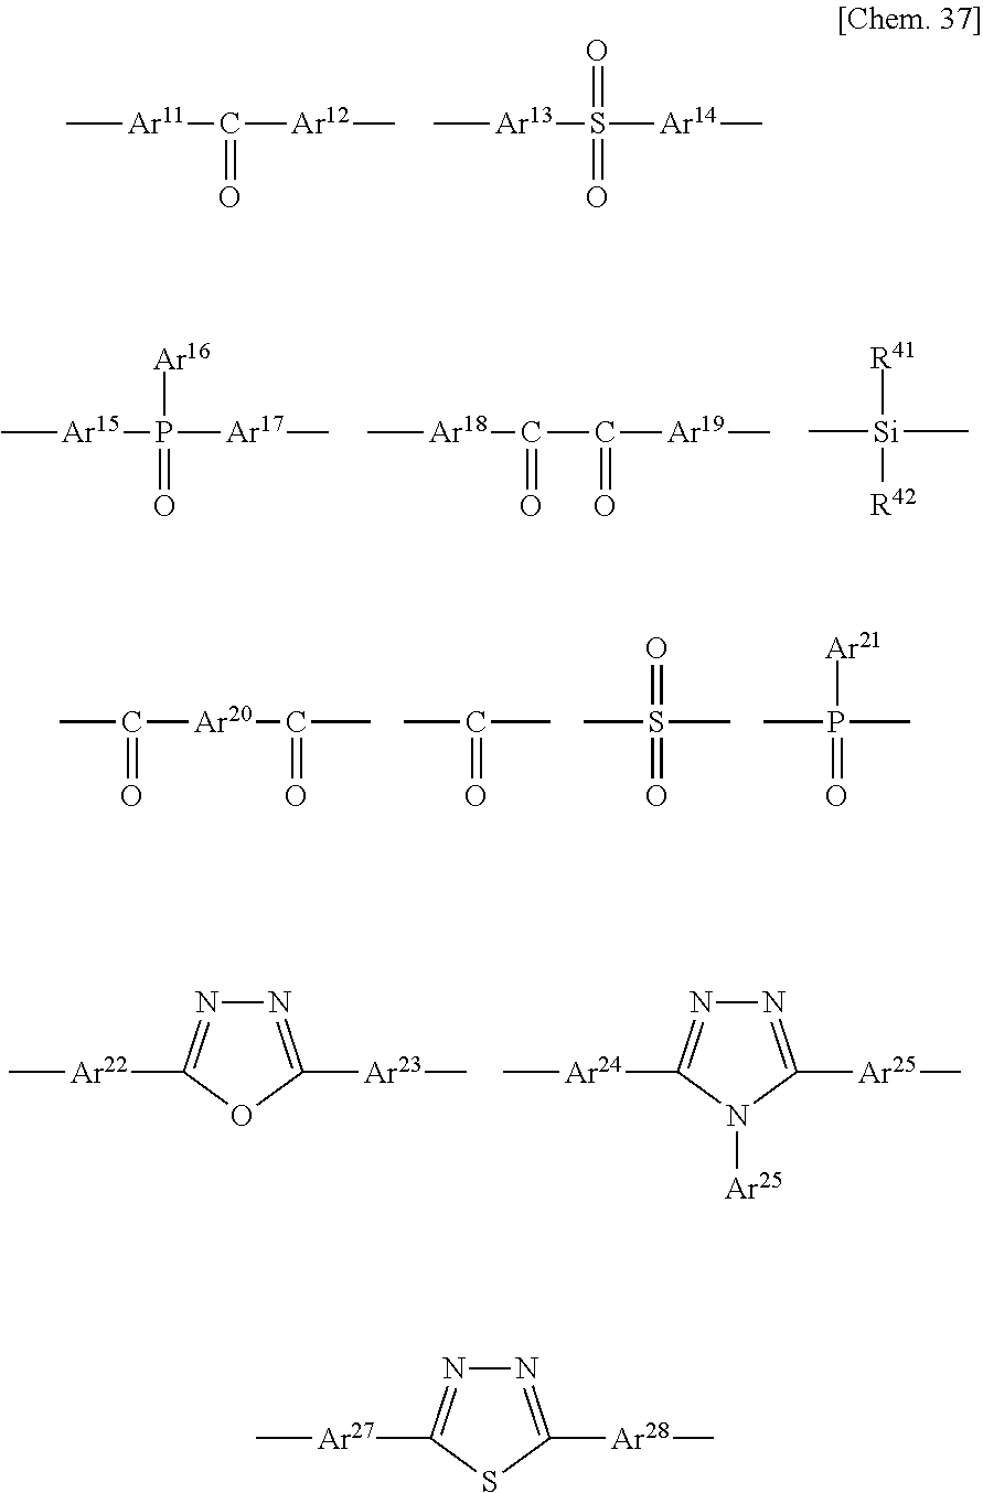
C[Ar11]C([Ar12]C)=O.C[Ar13]S([Ar14]C)(=O)=O.C[Ar15]P([Ar17]C)(=O)[Ar16].C[Ar18]C(C(=O)[Ar19]C)=O.[R41][Si]([R42])(C)C.C([Ar20]C(=O)C)(=O)C.C(C)(=O)C.S(C)(=O)(C)=O.P(C)(=O)(C)[Ar21].N1=C([Ar23]C)OC([Ar22]C)=N1.N1=C([Ar25]C)N([Ar25])C([Ar24]C)=N1.N1=C([Ar28]C)SC([Ar27]C)=N1
